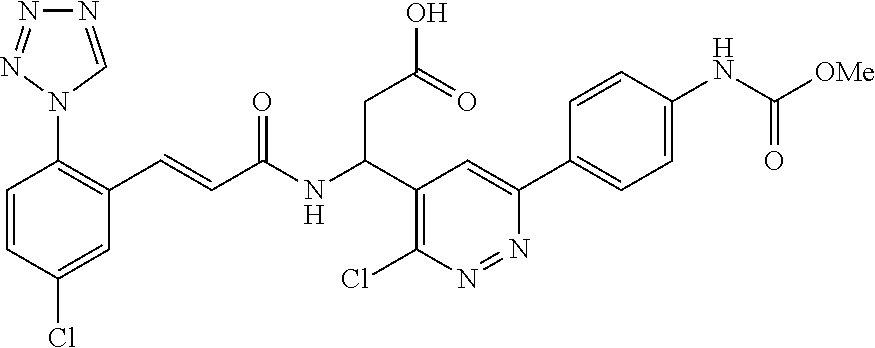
C1=CC(Cl)=CC(C=CC(NC(C2=C(Cl)N=NC(C3=CC=C(NC([OMe])=O)C=C3)=C2)CC(=O)O)=O)=C1N1C=NN=N1
